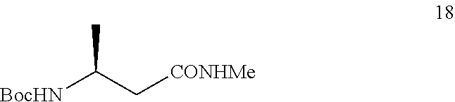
[BocHN]C(C[CONHMe])C
